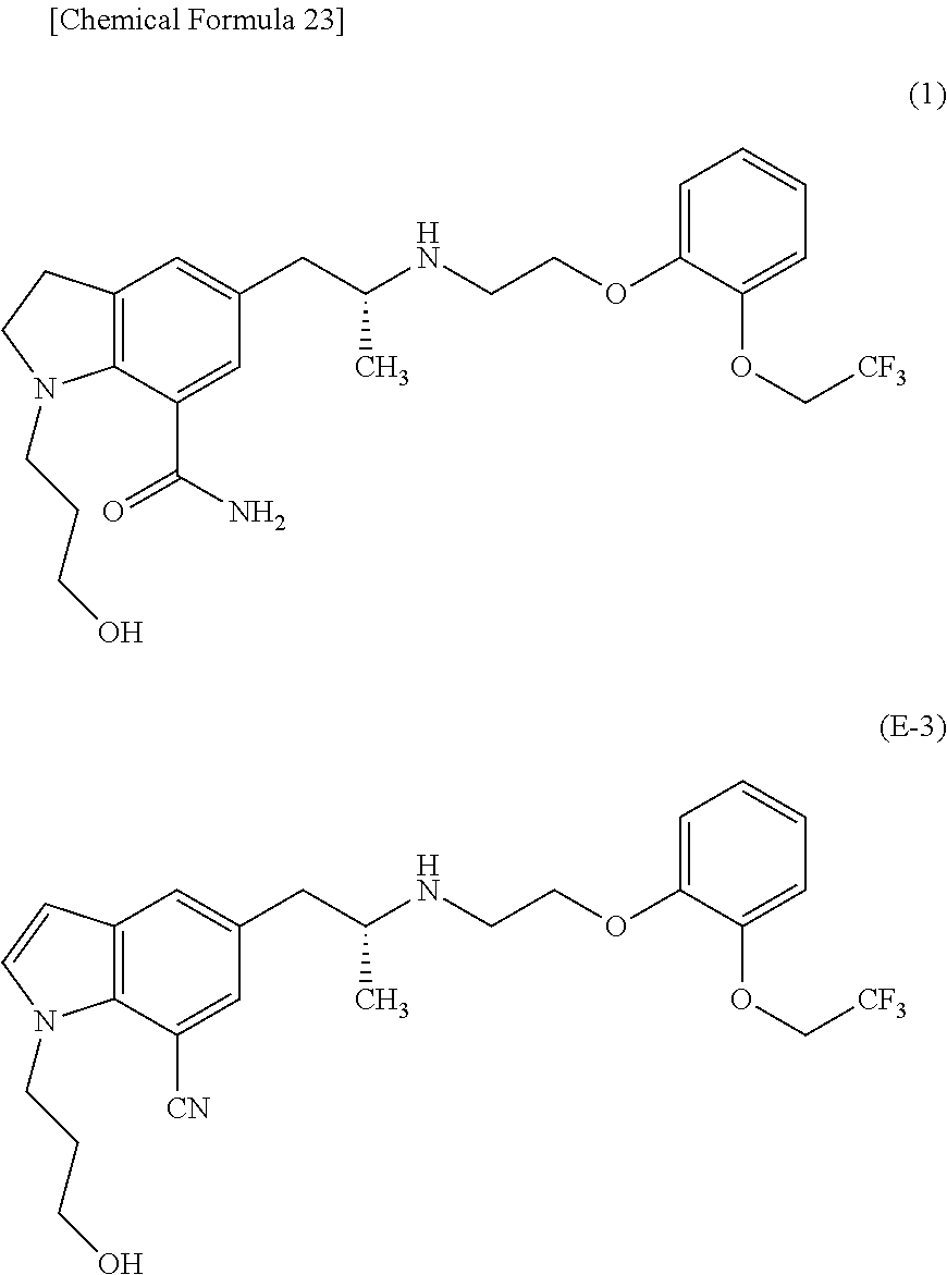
C12=C(C(C(N)=O)=CC(CC(C)NCCOC3=CC=CC=C3OC[CF3])=C1)N(CCCO)CC2.C12=C(C([CN])=CC(CC(C)NCCOC3=CC=CC=C3OC[CF3])=C1)N(CCCO)C=C2
